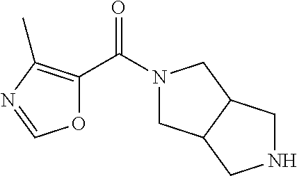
N1(C(C2=C(C)N=CO2)=O)CC2C(C1)CNC2
